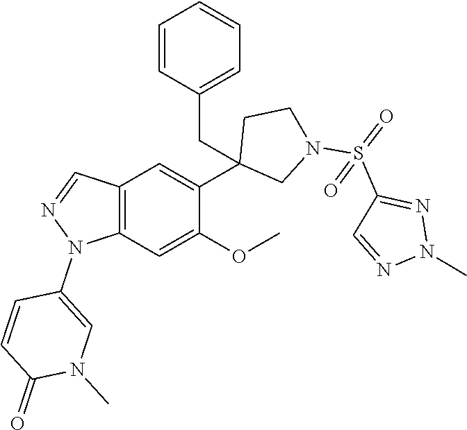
C12=C(C=C(OC)C(C3(CC4=CC=CC=C4)CN(S(=O)(C4=NN(C)N=C4)=O)CC3)=C1)N(C1=CN(C)C(=O)C=C1)N=C2
